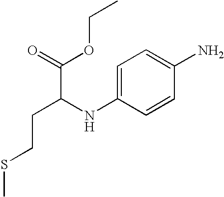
CSCCC(C(=O)OCC)NC1=CC=C(N)C=C1
